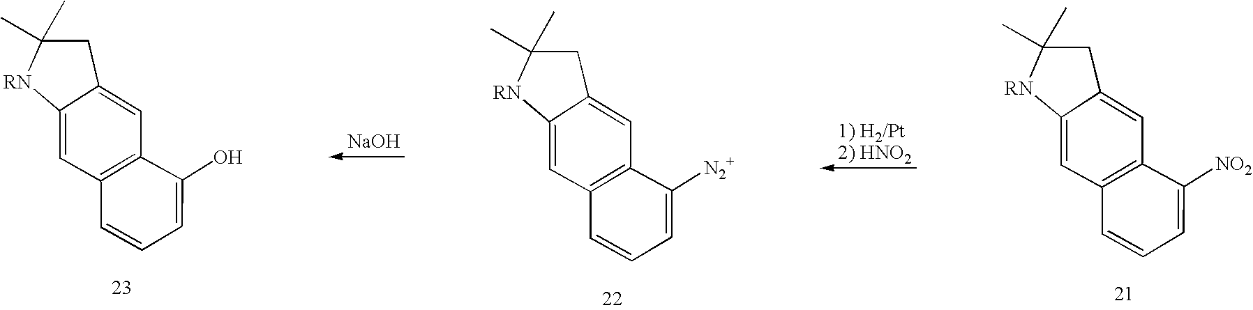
C12=C(C=C3C(=C1)[RN]C(C)(C)C3)C(O)=CC=C2.[NaOH].C12=C(C=C3C(=C1)[RN]C(C)(C)C3)C([N2+])=CC=C2.C12=C(C=C3C(=C1)[RN]C(C)(C)C3)C([NO2])=CC=C2
